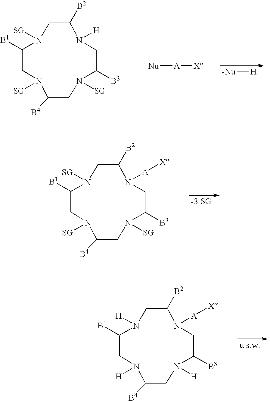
N1([SG])CC([B1])N([SG])CC([B2])N([A][X])CC([B3])N([SG])CC1[B4].N1([H])CC([B1])N([H])CC([B2])N([A][X])CC([B3])N([H])CC1[B4].[Nu][A][X].[-Nu][H].N1([SG])CC([B1])N([SG])CC([B2])N([H])CC([B3])N([SG])CC1[B4]
